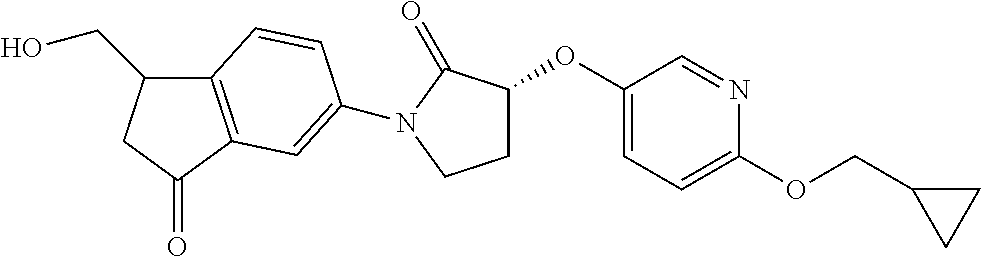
C12=C(C(=O)CC1CO)C=C(N1C(=O)C(OC3=CC=C(OCC4CC4)N=C3)CC1)C=C2
